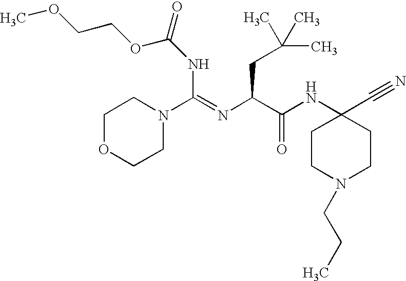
N(C(=NC(C(NC1(C#N)CCN(CCC)CC1)=O)CC(C)(C)C)N1CCOCC1)C(OCCOC)=O
